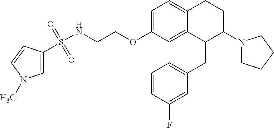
C1(CC2=CC=CC(F)=C2)C(N2CCCC2)CCC2=CC=C(OCCNS(=O)(=O)C3=CN(C)C=C3)C=C12
